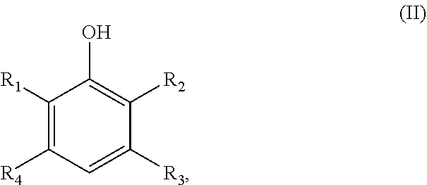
C1([R3])=CC([R4])=C([R1])C(O)=C1[R2]
